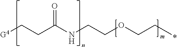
[G4]CCC(NCCOCCC)=O
